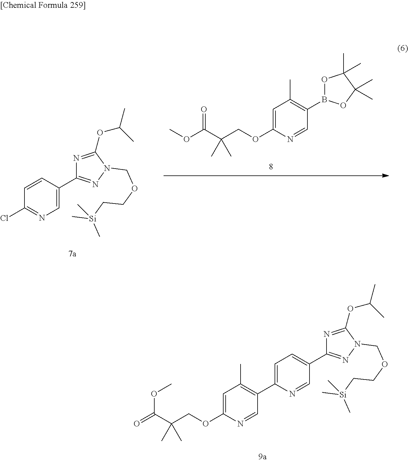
C1=CC(Cl)=NC=C1C1=NN(COCC[Si](C)(C)C)C(OC(C)C)=N1.C1=C(OCC(C(OC)=O)(C)C)N=CC(B2OC(C)(C)C(C)(C)O2)=C1C.C1=C(OCC(C(=O)OC)(C)C)N=CC(C2=CC=C(C3=NN(COCC[Si](C)(C)C)C(OC(C)C)=N3)C=N2)=C1C
